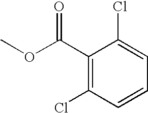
C1(C(OC)=O)=C(Cl)C=CC=C1Cl
